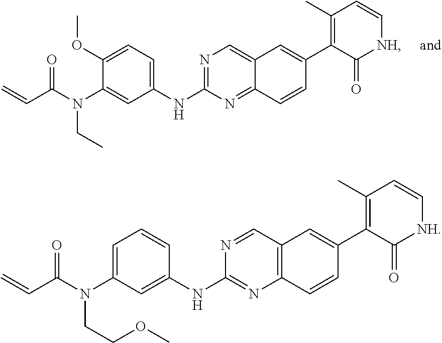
C1(OC)=CC=C(NC2=NC=C3C(=N2)C=CC(C2=C(C)C=C[NH]C2=O)=C3)C=C1N(C(C=C)=O)CC.C1=C(N(C(C=C)=O)CCOC)C=C(NC2=NC3=C(C=N2)C=C(C2=C(C)C=C[NH]C2=O)C=C3)C=C1
